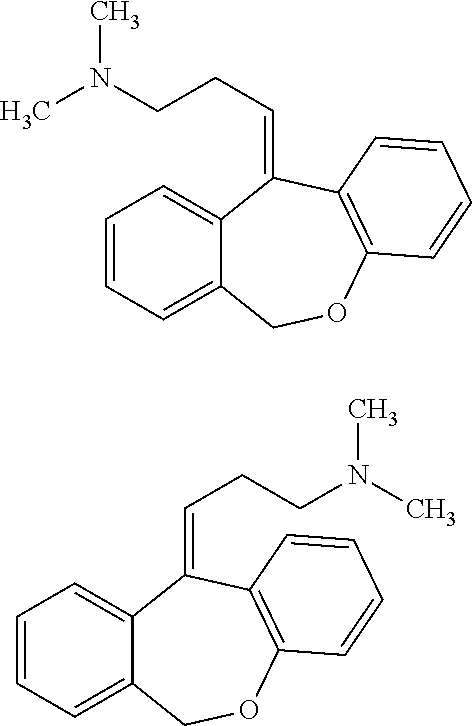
C1=CC=C2C(=C1)C(=CCCN(C)C)C1=C(OC2)C=CC=C1.C1=CC=C2C(=C1)C(=CCCN(C)C)C1=C(OC2)C=CC=C1
